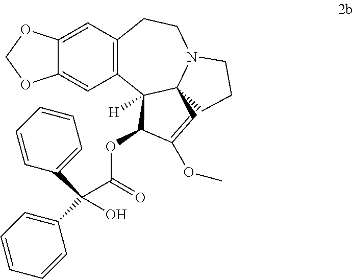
C12=CC3=C(C=C1OCO2)C1([H])C2(N(CC3)CCC2)C=C(OC)C1OC(=O)C(O)(C1=CC=CC=C1)C1=CC=CC=C1
